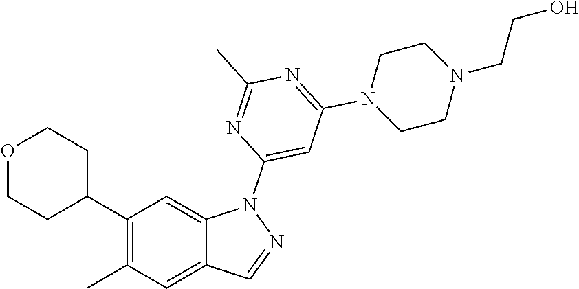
C1(C2CCOCC2)=C(C)C=C2C(=C1)N(C1=CC(N3CCN(CCO)CC3)=NC(C)=N1)N=C2
